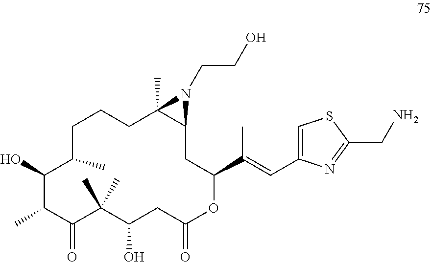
C1(O)C(C)C(=O)C(C)(C)C(O)CC(=O)OC(C(C)=CC2=CSC(CN)=N2)CC2C(C)(CCCC1C)N2CCO
